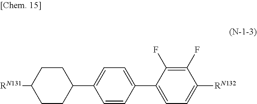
C1CC([RN131])CCC1C1=CC=C(C2=CC=C([RN132])C(F)=C2F)C=C1
